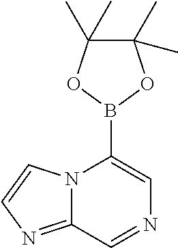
N12C(=NC=C1)C=NC=C2B1OC(C)(C)C(C)(C)O1
